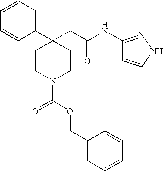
C1=CC=CC(C2(CC(NC3=NNC=C3)=O)CCN(C(OCC3=CC=CC=C3)=O)CC2)=C1
